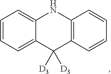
C1=CC=C2C(=C1)NC1=C(C2([D3])[D3])C=CC=C1
